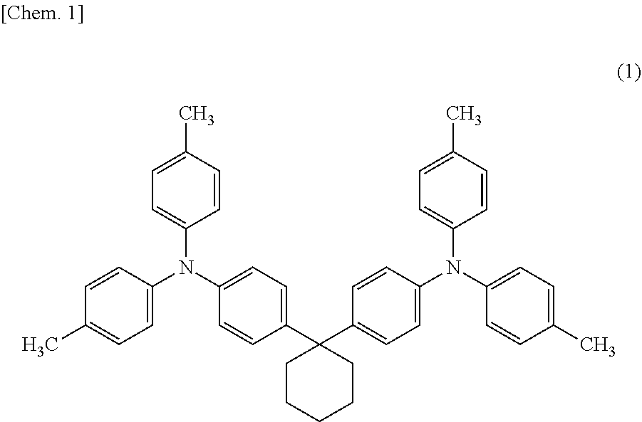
C1=CC(C)=CC=C1N(C1=CC=C(C2(C3=CC=C(N(C4=CC=C(C)C=C4)C4=CC=C(C)C=C4)C=C3)CCCCC2)C=C1)C1=CC=C(C)C=C1
